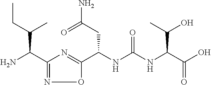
C(NC(NC(C(O)=O)C(O)C)=O)(CC(N)=O)C1=NC(C(N)C(CC)C)=NO1
